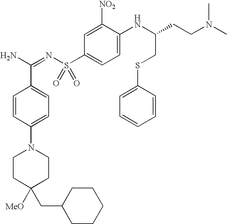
C1CC([MeO])(CC2CCCCC2)CCN1C1=CC=C(C(N)=NS(C2=CC=C(NC(CCN(C)C)CSC3=CC=CC=C3)C([NO2])=C2)(=O)=O)C=C1
